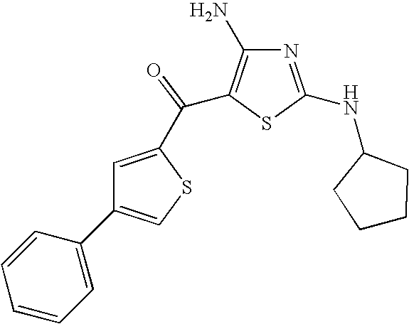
C1(C2=CSC(C(=O)C3=C(N)N=C(NC4CCCC4)S3)=C2)=CC=CC=C1
